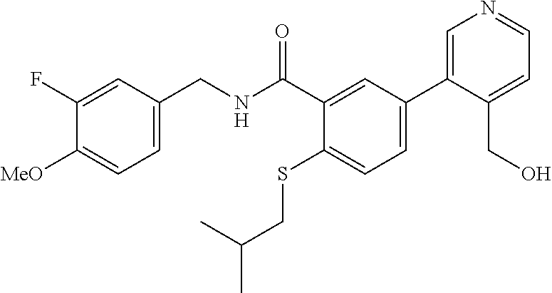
C1=C(CNC(C2=CC(C3=CN=CC=C3CO)=CC=C2SCC(C)C)=O)C=C(F)C([MeO])=C1
